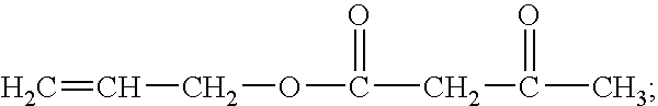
C(COC(CC(C)=O)=O)=C
